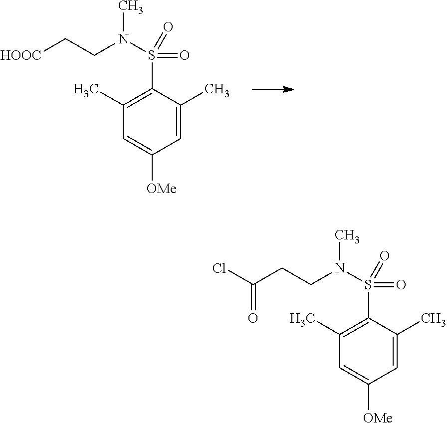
C1=C(C)C(S(N(CC[HOOC])C)(=O)=O)=C(C)C=C1[OMe].C1=C(C)C(S(N(CCC(Cl)=O)C)(=O)=O)=C(C)C=C1[OMe]
